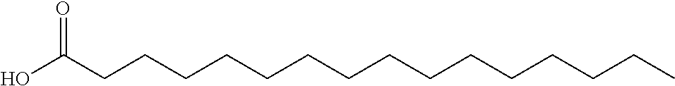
O=C(CCCCCCCCCCCCCCC)O
